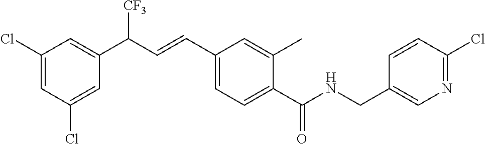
C1(Cl)=CC(Cl)=CC(C(C=CC2=CC=C(C(=O)NCC3=CN=C(Cl)C=C3)C(C)=C2)[CF3])=C1
